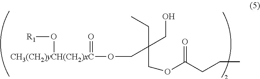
[CH3(CH2)yCH(CH2)xC](OCC(COC(CCC)=O)(CC)CO)(O[R1])=O
